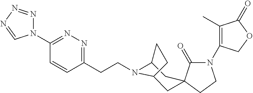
N1(C2=NN=C(CCN3C4CC5(CC3CC4)C(=O)N(C3=C(C)C(=O)OC3)CC5)C=C2)N=NN=C1
